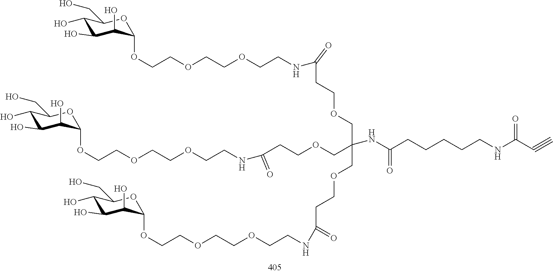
C1(O)C(O)C(O)C(OCCOCCOCCNC(CCOCC(COCCC(NCCOCCOCCOC2C(O)C(O)C(O)C(CO)O2)=O)(NC(CCCCCNC(C#C)=O)=O)COCCC(=O)NCCOCCOCCOC2C(O)C(O)C(O)C(CO)O2)=O)OC1CO
